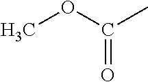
C(=O)(OC)C
